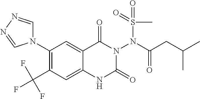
C1(N2C=NN=C2)=C(C(F)(F)F)C=C2C(=C1)C(=O)N(N(C(CC(C)C)=O)S(=O)(=O)C)C(=O)N2
